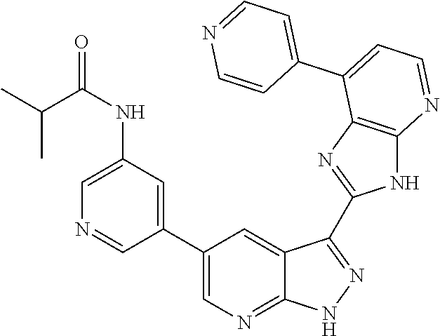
C1(NC(C(C)C)=O)=CN=CC(C2=CN=C3C(=C2)C(C2=NC4=C(N2)N=CC=C4C2=CC=NC=C2)=NN3)=C1
